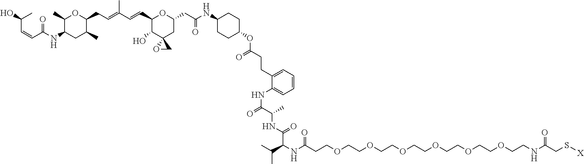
C1(C)C(NC(=O)C=CC(C)O)CC(C)C(CC=C(C)C=CC2C(O)C3(CC(CC(=O)NC4CCC(OC(CCC5=CC=CC=C5NC(=O)C(C)NC(C(NC(=O)CCOCCOCCOCCOCCOCCOCCNC(CS[X])=O)C(C)C)=O)=O)CC4)O2)OC3)O1
